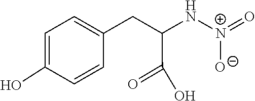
[O-][N+](NC(C(=O)O)CC1=CC=C(O)C=C1)=O
